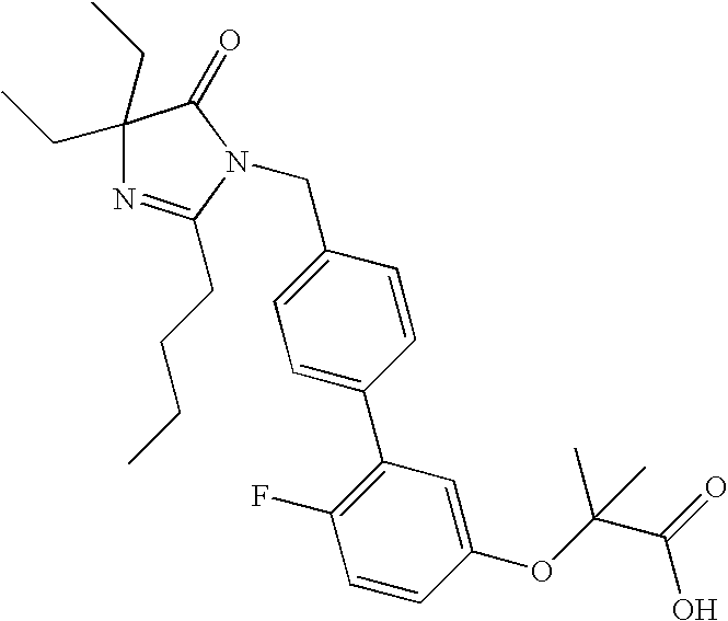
C1(CC)(CC)N=C(CCCC)N(CC2=CC=C(C3=C(F)C=CC(OC(C(O)=O)(C)C)=C3)C=C2)C1=O
